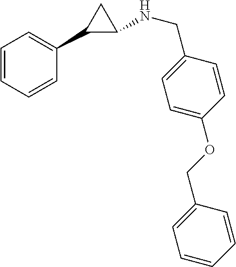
C1=CC=CC(C2C(NCC3=CC=C(OCC4=CC=CC=C4)C=C3)C2)=C1
